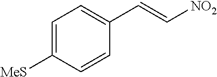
C1=C([MeS])C=CC(C=C[NO2])=C1
